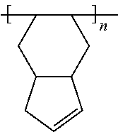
CC1C(C)CC2C(C1)CC=C2
